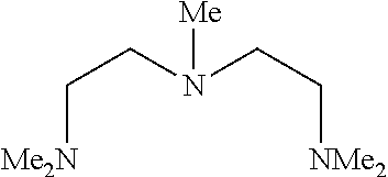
C([Me2N])CN(CC[NMe2])[Me]
